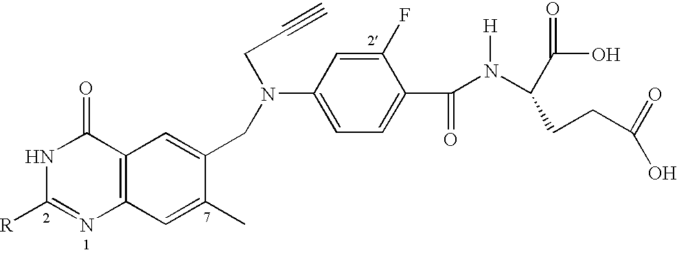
N1C([R])=NC2=C(C1=O)C=C(CN(CC#C)C1=CC=C(C(=O)N([H])C(CCC(=O)O)C(O)=O)C(F)=C1)C(C)=C2
